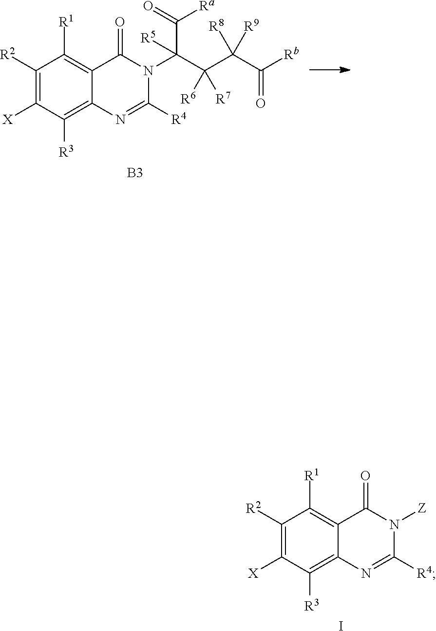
C1([R2])=C([X])C([R3])=C2C(=C1[R1])C(=O)N(C(C(C(C([Rb])=O)([R8])[R9])([R6])[R7])(C(=O)[Ra])[R5])C([R4])=N2.[B3].C1([R2])=C([X])C([R3])=C2C(=C1[R1])C(=O)N([Z])C([R4])=N2.I
